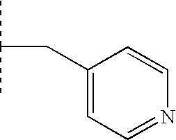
CC(C)CC1=CC=NC=C1
